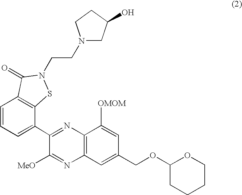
C1=CC=C(C2=NC3=C(N=C2[MeO])C=C(COC2OCCCC2)C=C3[OMOM])C2=C1C(=O)N(CCN1CC(O)CC1)S2
